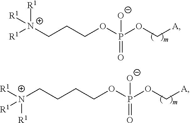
[R1][N+](CCCOP(OC[A])(=O)[O-])([R1])[R1].C(CCCOP(OC[A])(=O)[O-])[N+]([R1])([R1])[R1]
